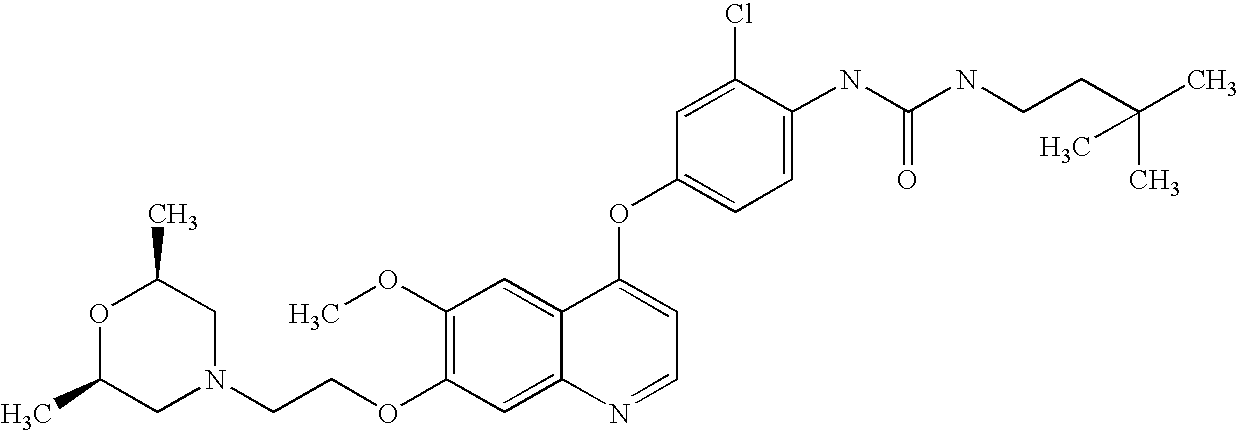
C1(Cl)=CC(OC2=CC=NC3=CC(OCCN4CC(C)OC(C)C4)=C(OC)C=C23)=CC=C1NC(NCCC(C)(C)C)=O
